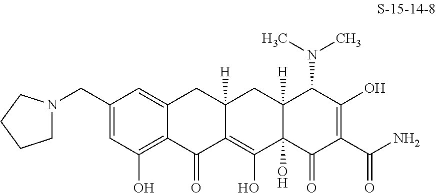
C12=CC(CN3CCCC3)=CC(O)=C1C(=O)C1=C(O)C3(O)C([H])(CC1([H])C2)C(N(C)C)C(O)=C(C(N)=O)C3=O
